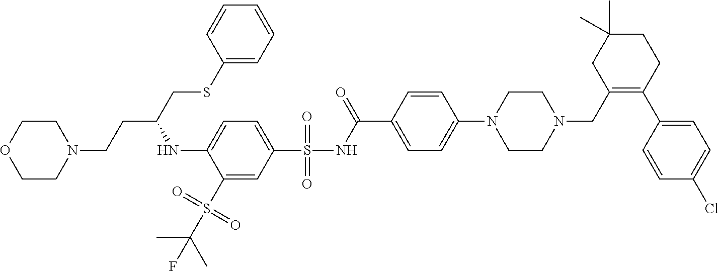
C1=C(NC(CCN2CCOCC2)CSC2=CC=CC=C2)C(S(C(C)(C)F)(=O)=O)=CC(S(=O)(=O)NC(C2=CC=C(N3CCN(CC4=C(C5=CC=C(Cl)C=C5)CCC(C)(C)C4)CC3)C=C2)=O)=C1
